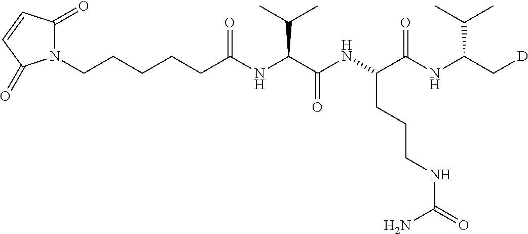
N1(CCCCCC(NC(C(NC(C(NC(C[D])C(C)C)=O)CCCNC(N)=O)=O)C(C)C)=O)C(=O)C=CC1=O
